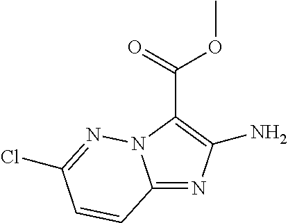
C12=NC(N)=C(C(OC)=O)N1N=C(Cl)C=C2
